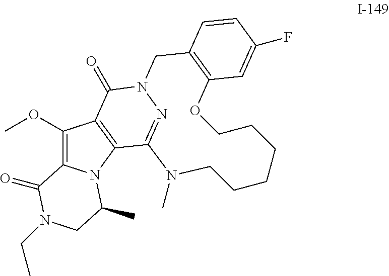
C1(OC)=C2N(C3=C1C(=O)N1N=C3N(C)CCCCCCOC3=C(C1)C=CC(F)=C3)C(C)CN(CC)C2=O
